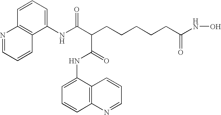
C1=CC=C(NC(C(C(=O)NC2=CC=CC3=C2C=CC=N3)CCCCCC(NO)=O)=O)C2=C1N=CC=C2
